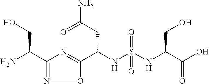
C1(C(N)CO)=NOC(C(NS(NC(C(O)=O)CO)(=O)=O)CC(N)=O)=N1
